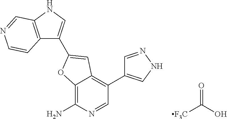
C12=C(N)N=CC(C3=CNN=C3)=C1C=C(C1=CNC3=C1C=CN=C3)O2.O=C(O)[F3C]
